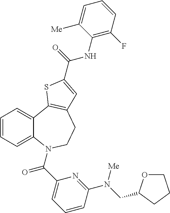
C1=CC=C2C(=C1)C1=C(CCN2C(C2=CC=CC(N([Me])CC3OCCC3)=N2)=O)C=C(C(NC2=C(F)C=CC=C2[Me])=O)S1
